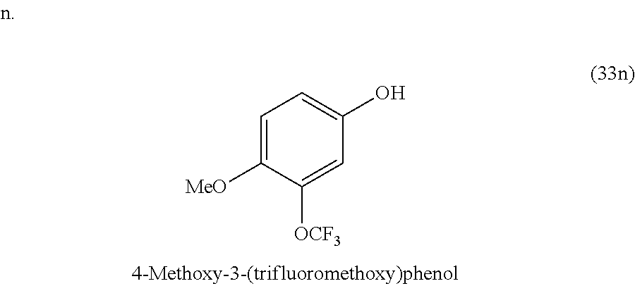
C1=C([MeO])C([OCF3])=CC(O)=C1
